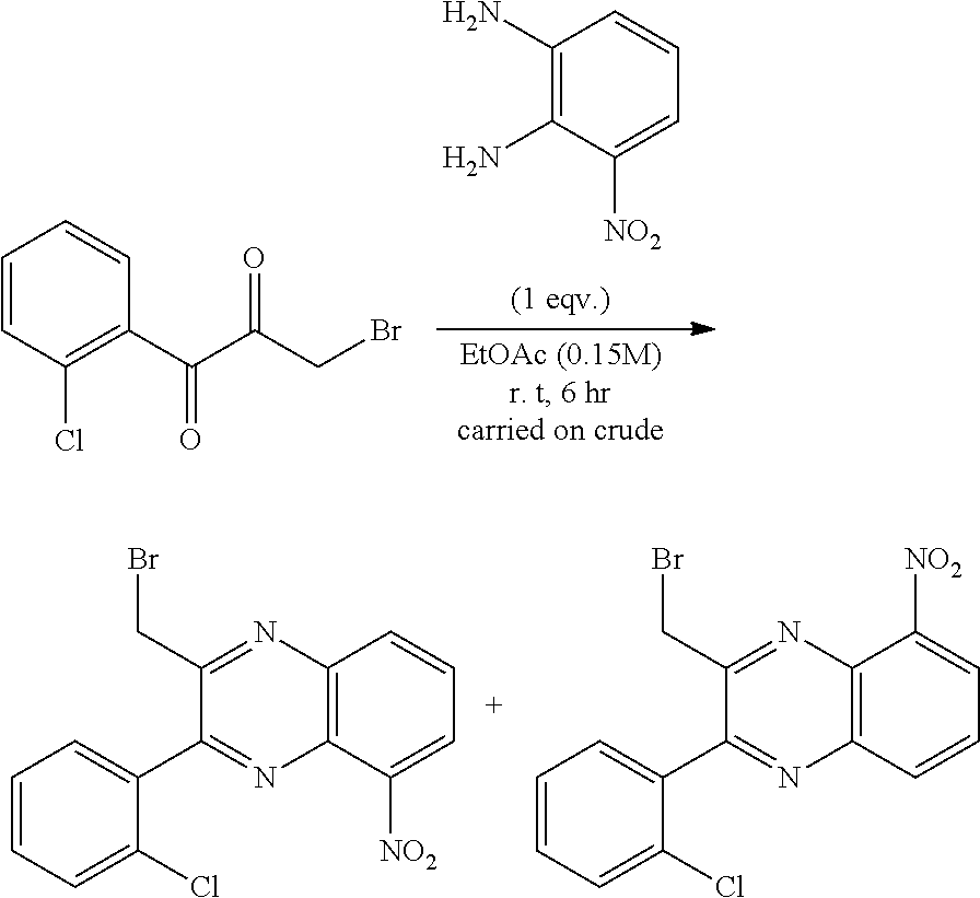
C1(N)=C(N)C([NO2])=CC=C1.C1=CC(Cl)=C(C(C(CBr)=O)=O)C=C1.C1=CC=C(Cl)C(C2=NC3=C(N=C2CBr)C=CC=C3[NO2])=C1.C1=CC=C(Cl)C(C2=NC3=C(N=C2CBr)C([NO2])=CC=C3)=C1
